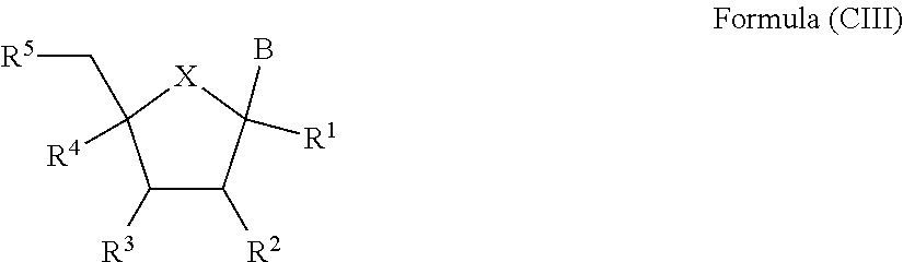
C1([R3])C([R2])C([R1])(B)[X]C1(C[R5])[R4]
